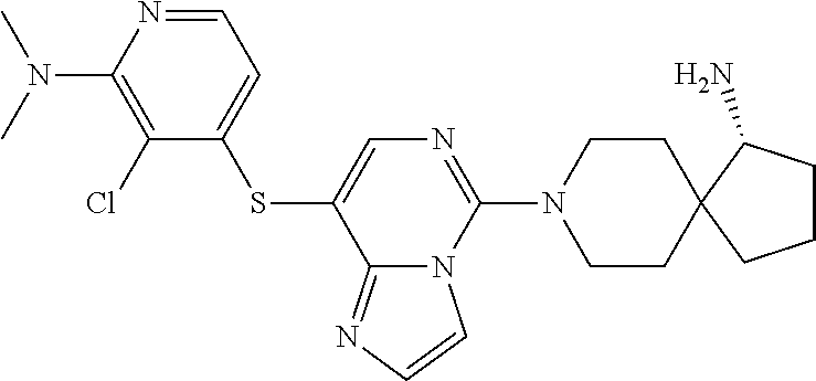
C1=NC(N(C)C)=C(Cl)C(SC2=CN=C(N3CCC4(CC3)CCCC4N)N3C2=NC=C3)=C1
